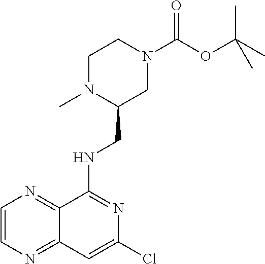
C1=CN=C2C(=N1)C(NCC1CN(C(OC(C)(C)C)=O)CCN1C)=NC(Cl)=C2
